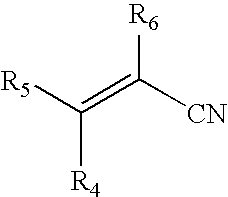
[R5]C(=C([CN])[R6])[R4]
